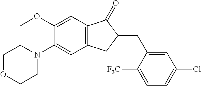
C1(OC)=CC2=C(C=C1N1CCOCC1)CC(CC1=CC(Cl)=CC=C1[F3C])C2=O
